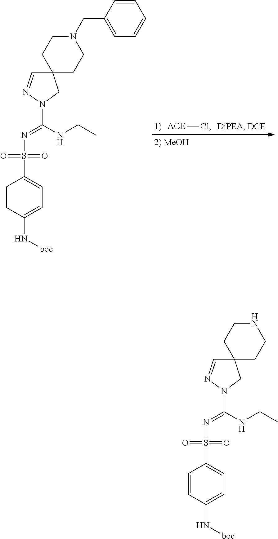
C1=CC(N[boc])=CC=C1S(N=C(N1CC2(C=N1)CCNCC2)NCC)(=O)=O.C1=CC(N[boc])=CC=C1S(N=C(N1CC2(C=N1)CCN(CC1=CC=CC=C1)CC2)NCC)(=O)=O.[ACE]Cl
